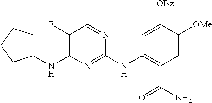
C1(NC2=NC(NC3CCCC3)=C(F)C=N2)=C(C(N)=O)C=C([OMe])C([OBz])=C1
